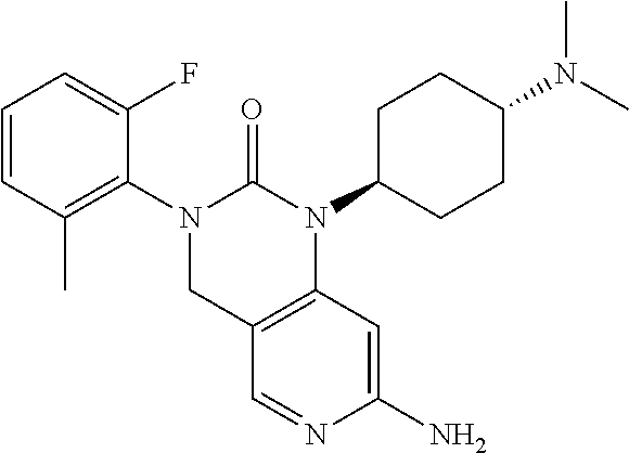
C1=CC(C)=C(N2CC3=C(N(C4CCC(N(C)C)CC4)C2=O)C=C(N)N=C3)C(F)=C1
